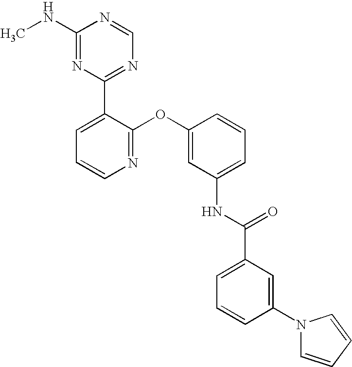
C1(NC)=NC(C2=CC=CN=C2OC2=CC(NC(C3=CC=CC(N4C=CC=C4)=C3)=O)=CC=C2)=NC=N1
